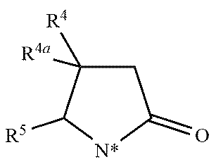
C1([R5])C([R4])([R4a])CC(=O)[N*]1
